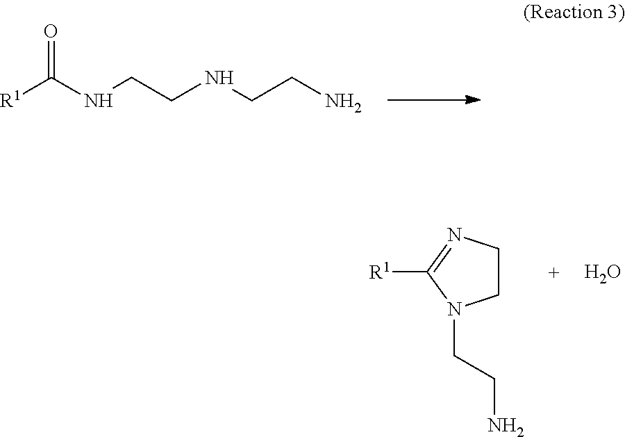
[R1]C(NCCNCCN)=O.C1CN=C([R1])N1CCN.O
